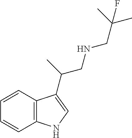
C12=C(C=CC=C1)C(C(C)CNCC(C)(C)F)=CN2
